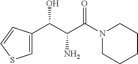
C1=C(C(C(C(N2CCCCC2)=O)N)O)C=CS1
